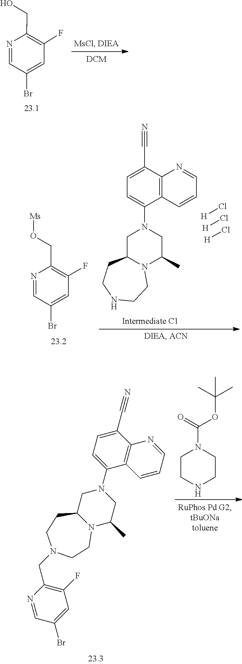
N1=CC(Br)=CC(F)=C1CO.C1C(C)N2C(CN1C1=CC=C(C#N)C3=C1C=CC=N3)CCNCC2.[H]Cl.[H]Cl.[H]Cl.C1=NC(CO[Ms])=C(F)C=C1Br.C1CNCCN1C(OC(C)(C)C)=O.BrC1=CC(F)=C(CN2CCC3N(C(C)CN(C4=CC=C(C#N)C5=C4C=CC=N5)C3)CC2)N=C1
